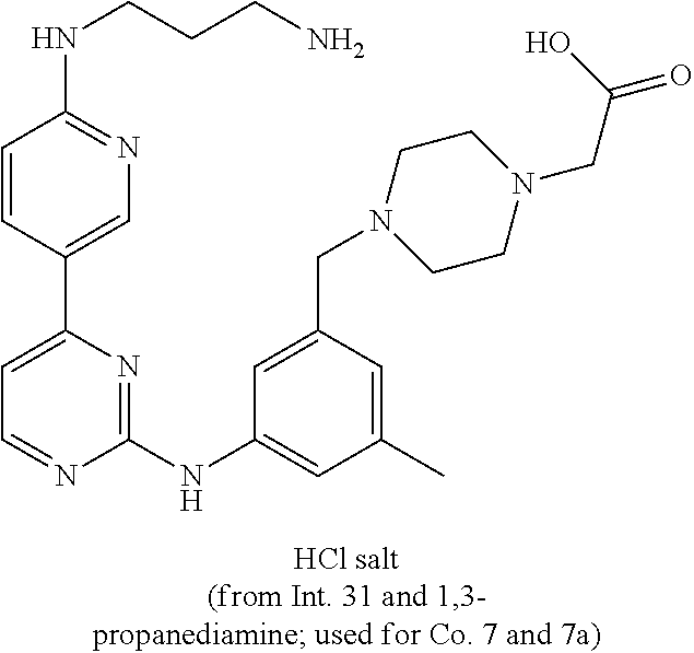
C1=C(C2=CC=NC(NC3=CC(C)=CC(CN4CCN(CC(=O)O)CC4)=C3)=N2)C=CC(NCCCN)=N1
